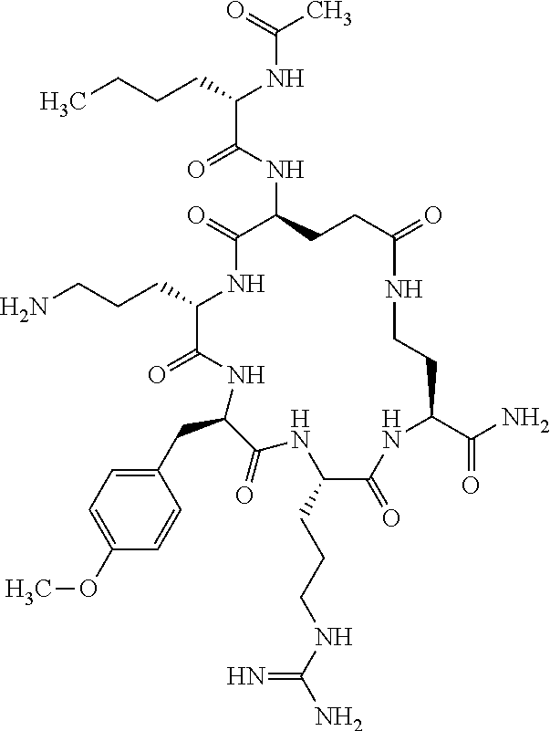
C(C1C(=O)NC(CC2=CC=C(OC)C=C2)C(=O)NC(CCCNC(N)=N)C(=O)NC(C(N)=O)CCNC(=O)CCC(NC(C(CCCC)NC(C)=O)=O)C(=O)N1)CCN
